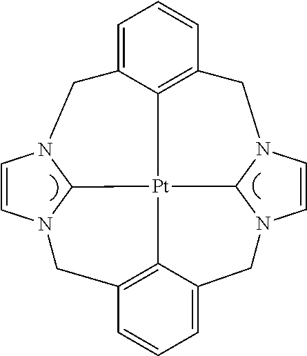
C1=C2C3=C(C=C1)CN1C4[Pt]35C3=C(C=CC=C3CN4C=C1)CN1C=CN(C2)C51
